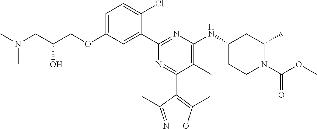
C1=C(OCC(CN(C)C)O)C=C(C2=NC(NC3CCN(C(=O)OC)C(C)C3)=C(C)C(C3=C(C)ON=C3C)=N2)C(Cl)=C1
